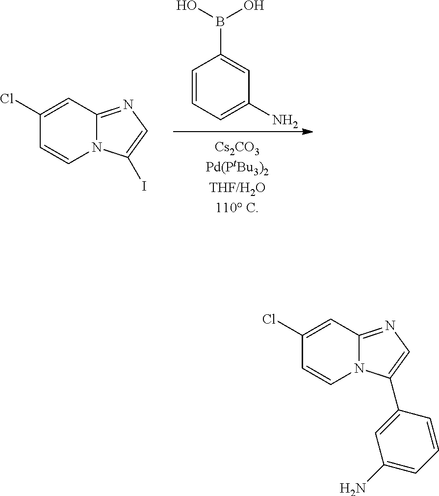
C1=CC=C(N)C=C1B(O)O.C1(Cl)=CC2=NC=C(I)N2C=C1.C1(Cl)=CC2=NC=C(C3=CC(N)=CC=C3)N2C=C1
